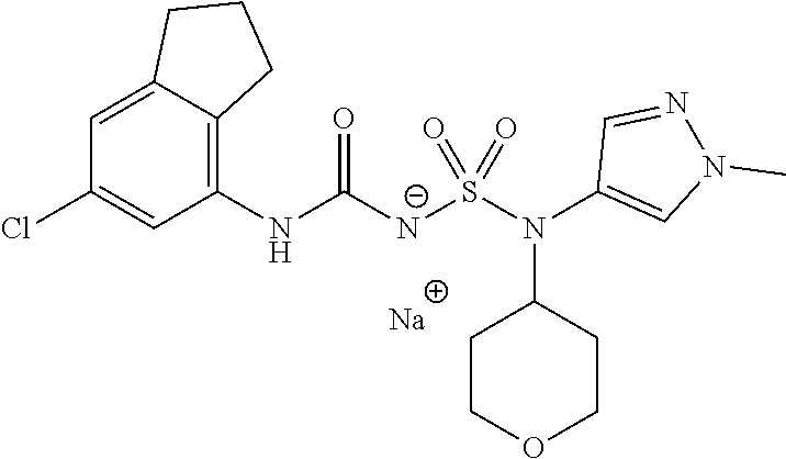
[Na].C1(NC([N-]S(N(C2=CN(C)N=C2)C2CCOCC2)(=O)=O)=O)=C2C(=CC(Cl)=C1)CCC2
